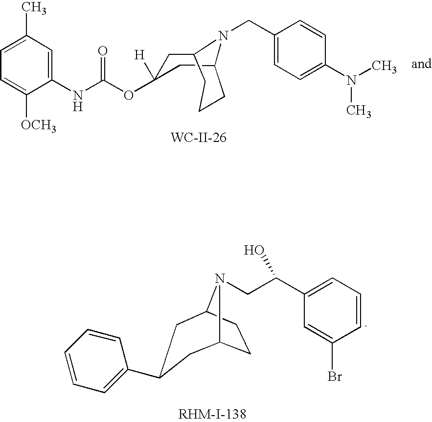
C1(NC(OC2([H])CC3N(CC4=CC=C(N(C)C)C=C4)C(C2)CCC3)=O)=CC(C)=CC=C1[OCH3].[WC-II-26].C1=C(Br)C=CC=C1C(CN1C2CCC1CC(C1=CC=CC=C1)C2)O
